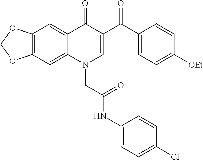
C12=C(C=C3C(=C1)C(=O)C(C(C1=CC=C([OEt])C=C1)=O)=CN3CC(NC1=CC=C(Cl)C=C1)=O)OCO2
